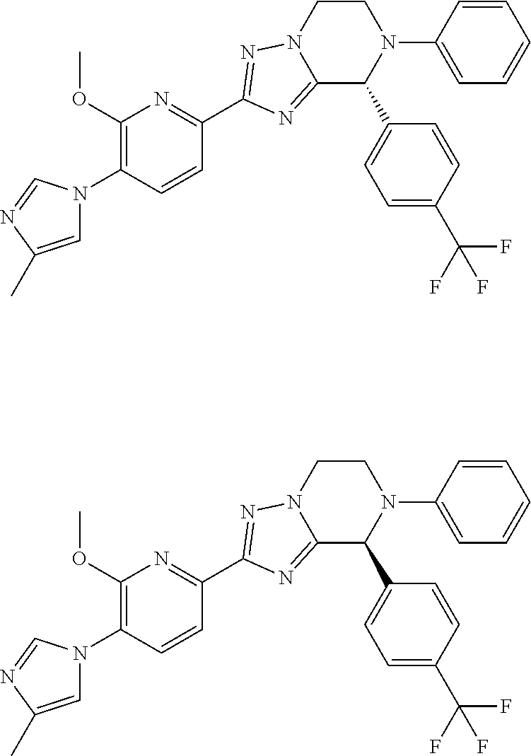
C1(OC)=C(N2C=C(C)N=C2)C=CC(C2=NN3CCN(C4=CC=CC=C4)C(C4=CC=C(C(F)(F)F)C=C4)C3=N2)=N1.C1(OC)=C(N2C=C(C)N=C2)C=CC(C2=NN3CCN(C4=CC=CC=C4)C(C4=CC=C(C(F)(F)F)C=C4)C3=N2)=N1
